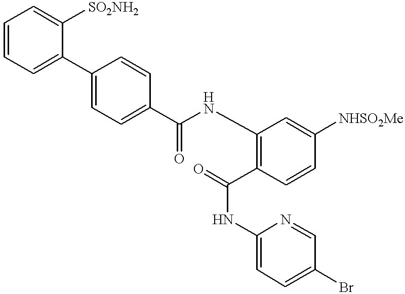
C1=CC=C(C2=CC=C(C(=O)NC3=C(C(NC4=CC=C(Br)C=N4)=O)C=CC([NHSO2Me])=C3)C=C2)C([SO2NH2])=C1
